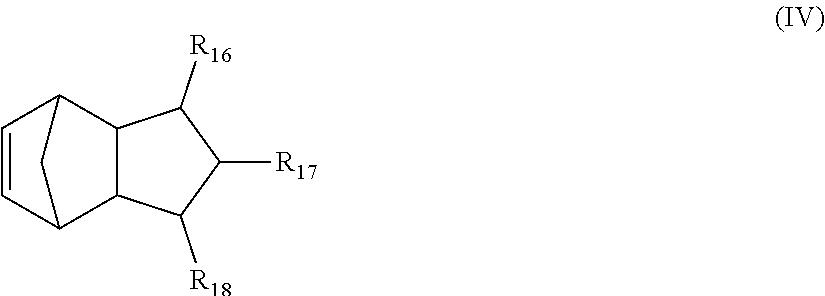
C12C3C=CC(C1C([R18])C([R17])C2[R16])C3
